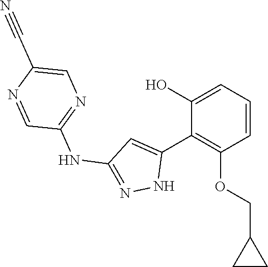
C1(NC2=NNC(C3=C(OCC4CC4)C=CC=C3O)=C2)=NC=C(C#N)N=C1
